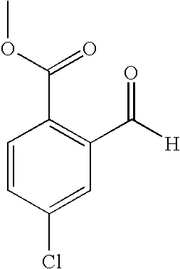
C1=CC(Cl)=CC(C([H])=O)=C1C(OC)=O
